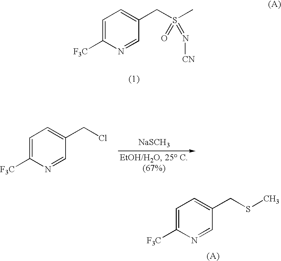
C1=C([F3C])N=CC(CSC)=C1.[NaSCH3].C1=C([F3C])N=CC(CCl)=C1.C1=C([F3C])N=CC(CS(=N[CN])(=O)C)=C1
